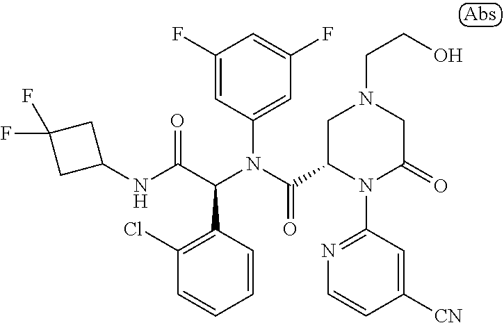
C1(NC(C(N(C(=O)C2N(C3=NC=CC([CN])=C3)C(=O)CN(CCO)C2)C2=CC(F)=CC(F)=C2)C2=C(Cl)C=CC=C2)=O)CC(F)(F)C1
